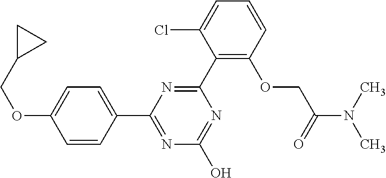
N1=C(O)N=C(C2=CC=C(OCC3CC3)C=C2)N=C1C1=C(OCC(=O)N(C)C)C=CC=C1Cl
